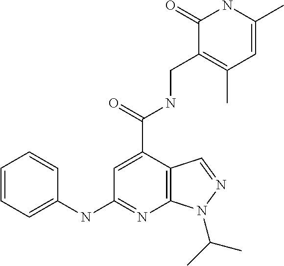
N(C1=NC2=C(C(C(=O)NCC3=C(C)C=C(C)NC3=O)=C1)C=NN2C(C)C)C1=CC=CC=C1
